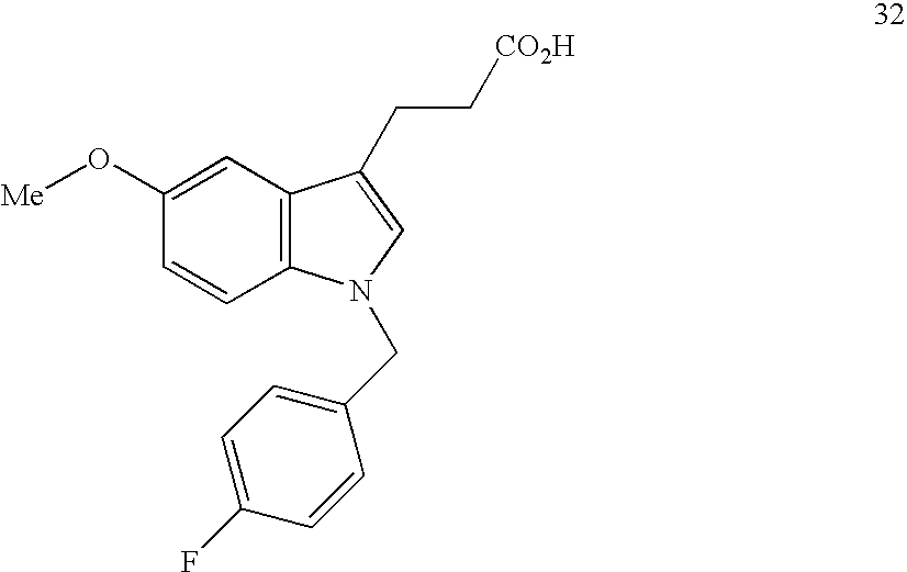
C1=C(O[Me])C=CC2=C1C(CC[CO2H])=CN2CC1=CC=C(F)C=C1
